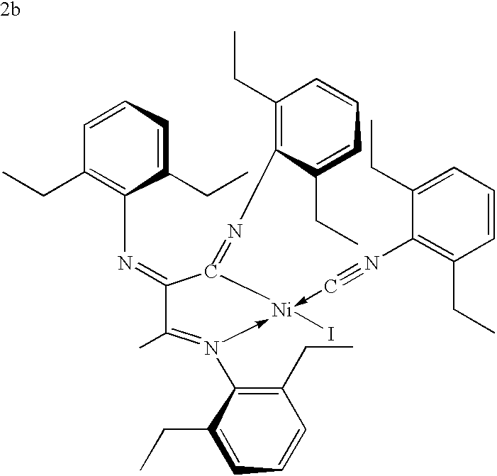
C1(=NC2=C(CC)C=CC=C2CC)C(C)=N(C2=C(CC)C=CC=C2CC)->[Ni](I)(-C#NC2=C(CC)C=CC=C2CC)C1=NC1=C(CC)C=CC=C1CC
